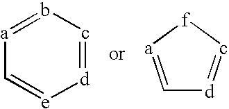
[d]1=c-b=[a]C=[e]1.C1=[a][f]c=[d]1
